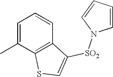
C1=C(C)C2=C(C=C1)C([SO2]N1C=CC=C1)=CS2
